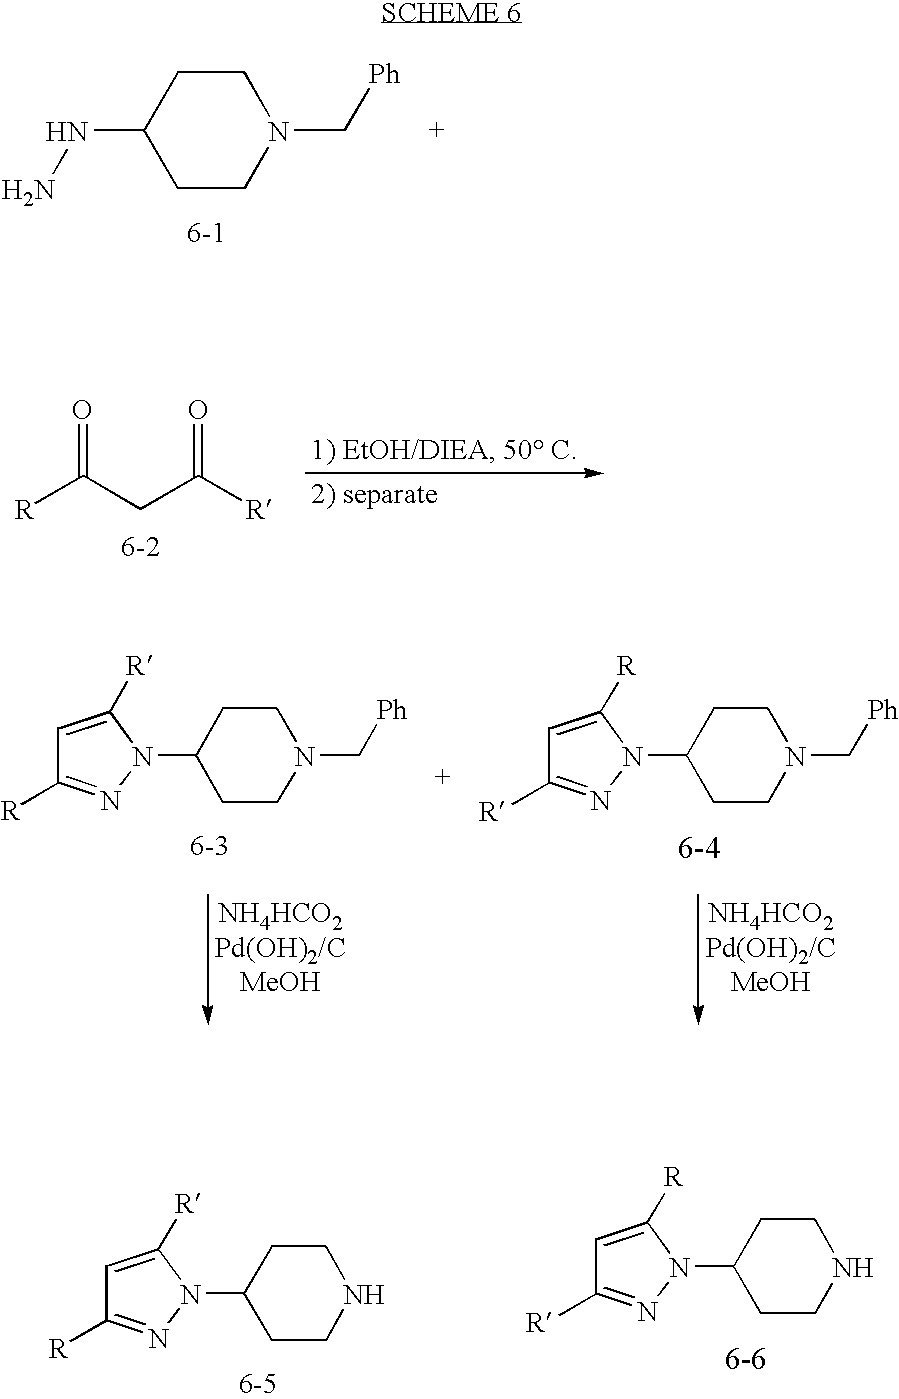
C1CN(C[Ph])CCC1NN.[R]C(CC([R])=O)=O.C1CN(C[Ph])CCC1N1N=C([R])C=C1[R].C1CN(C[Ph])CCC1N1N=C([R])C=C1[R].C1CNCCC1N1N=C([R])C=C1[R].C1CNCCC1N1N=C([R])C=C1[R]
